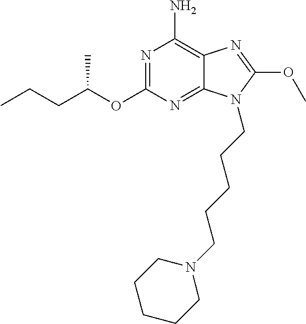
CCCC(OC1=NC(N)=C2C(=N1)N(CCCCCN1CCCCC1)C(OC)=N2)C
